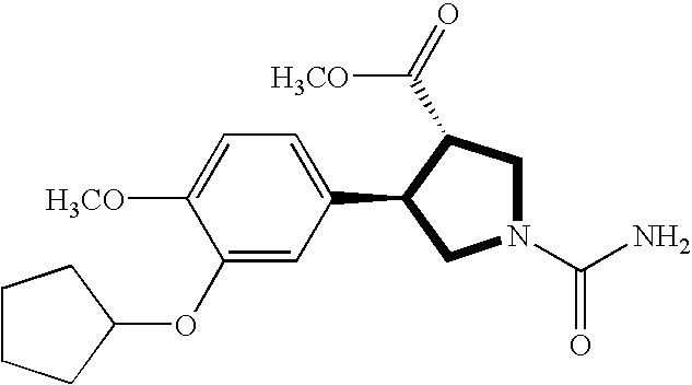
C1CCC(OC2=CC(C3C(C(=O)[H3CO])CN(C(N)=O)C3)=CC=C2[H3CO])C1
